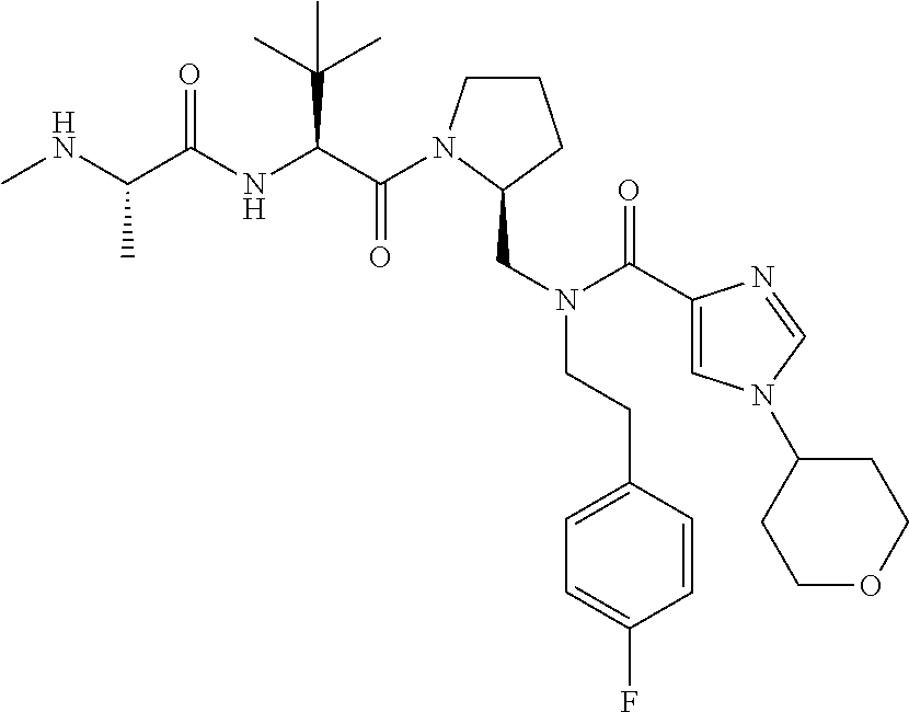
C(=O)(C(C(C)(C)C)NC(=O)C(C)NC)N1CCCC1CN(CCC1=CC=C(F)C=C1)C(=O)C1=CN(C2CCOCC2)C=N1
